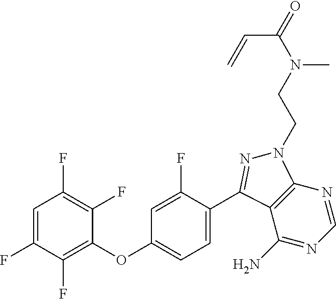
C1=C(F)C(F)=C(OC2=CC=C(C3=NN(CCN(C(=O)C=C)C)C4=C3C(N)=NC=N4)C(F)=C2)C(F)=C1F
